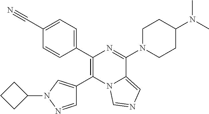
C1(C2=C(C3=CN(C4CCC4)N=C3)N3C(=CN=C3)C(N3CCC(N(C)C)CC3)=N2)=CC=C(C#N)C=C1
